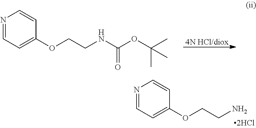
[4N HCl/diox].N1=CC=C(OCCNC(OC(C)(C)C)=O)C=C1.N1=CC=C(OCCN)C=C1
